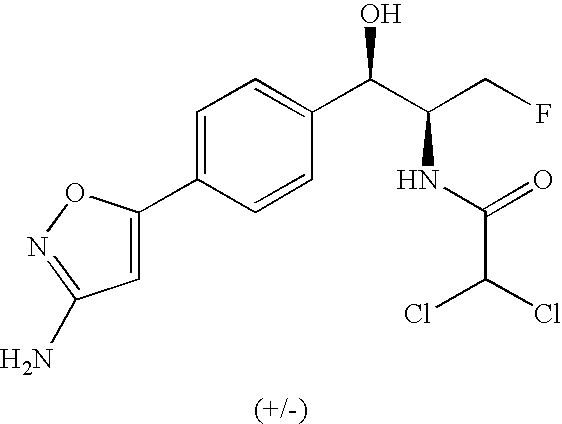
C1=C(C2=CC(N)=NO2)C=CC(C(C(CF)NC(=O)C(Cl)Cl)O)=C1
